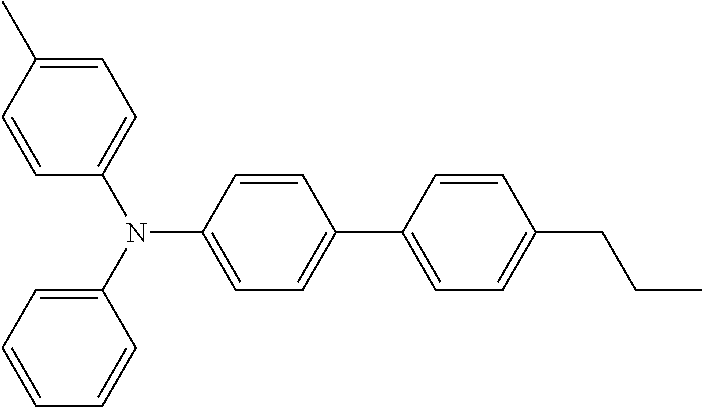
C1=C(C)C=CC(N(C2=CC=CC=C2)C2=CC=C(C3=CC=C(CCC)C=C3)C=C2)=C1
